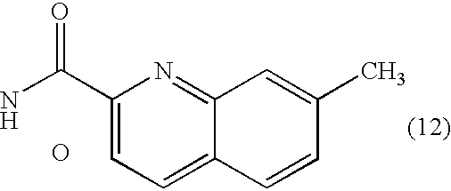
C1(C(N)=O)=CC=C2C(=N1)C=C(C)C=C2.O
